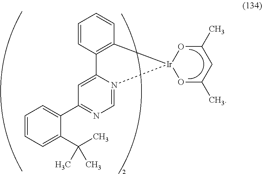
C1=CC2=C(C=C1)[Ir]1(N3=CN=C(C4=CC=CC=C4C(C)(C)C)C=C23)OC(C)CC(C)O1
